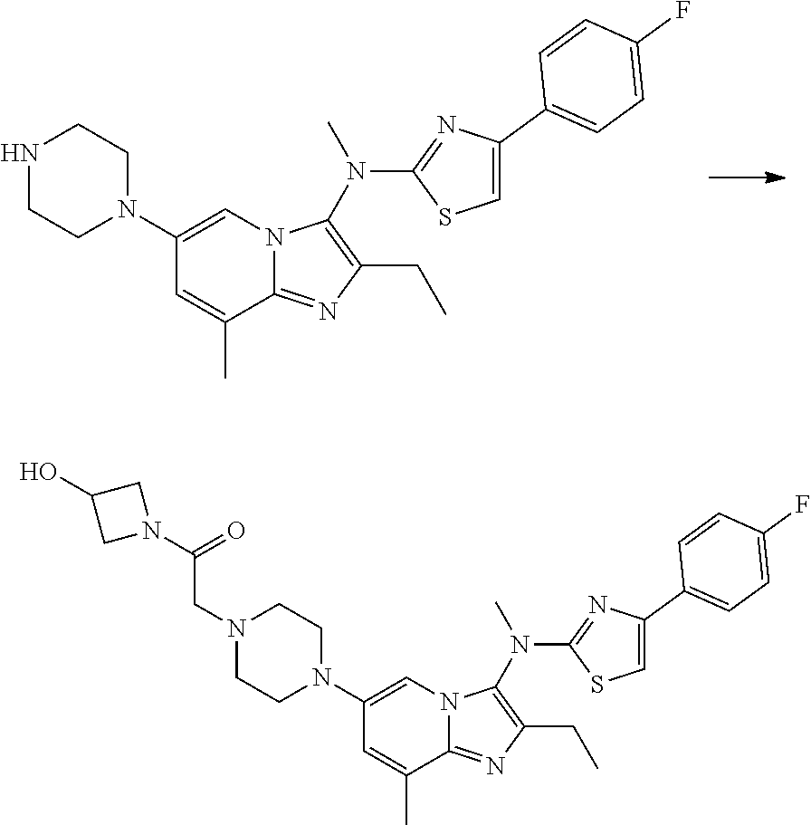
C1(N2CCNCC2)=CN2C(=NC(CC)=C2N(C2=NC(C3=CC=C(F)C=C3)=CS2)C)C(C)=C1.C1(N2CCN(CC(N3CC(O)C3)=O)CC2)=CN2C(=NC(CC)=C2N(C2=NC(C3=CC=C(F)C=C3)=CS2)C)C(C)=C1
